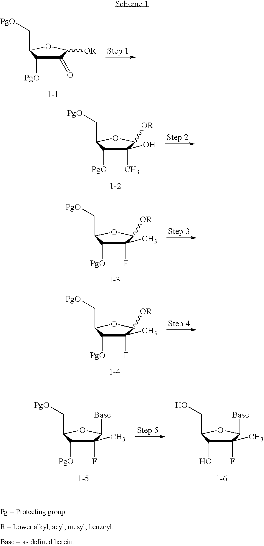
C1(=O)C([PgO])C(C[PgO])OC1[OR].C1(O)(C)C([PgO])C(C[PgO])OC1[OR].C1(C)(F)C([PgO])C(C[PgO])OC1[OR].C1(C)(F)C([PgO])C(C[PgO])OC1[OR].C1(C)(F)C([PgO])C(C[PgO])OC1[Base].C1(C)(F)C(O)C(CO)OC1[Base]
